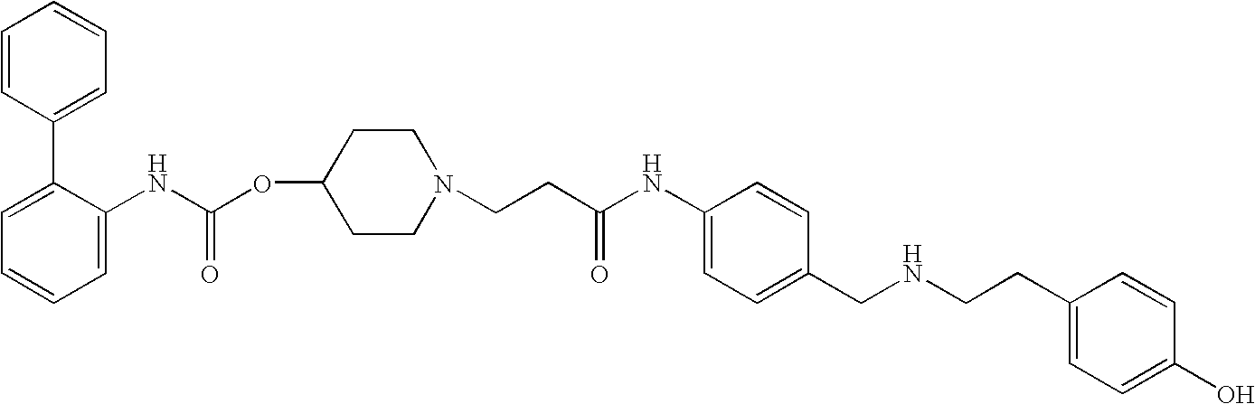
C1=CC(C2=CC=CC=C2NC(OC2CCN(CCC(NC3=CC=C(CNCCC4=CC=C(O)C=C4)C=C3)=O)CC2)=O)=CC=C1
